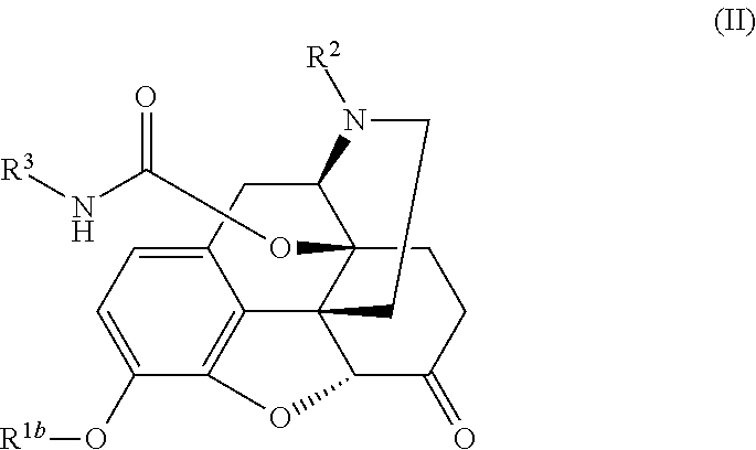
[R3]NC(=O)OC12C34C5=C(C(O[R1b])=CC=C5CC1N([R2])CC3)OC4C(=O)CC2
